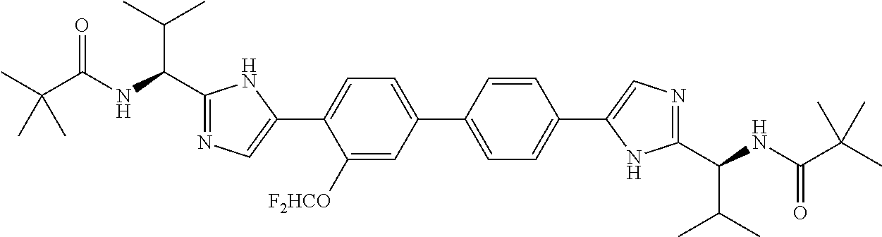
C1([F2HCO])=CC(C2=CC=C(C3=CN=C(C(NC(C(C)(C)C)=O)C(C)C)N3)C=C2)=CC=C1C1=CN=C(C(NC(C(C)(C)C)=O)C(C)C)N1
